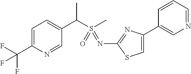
C1=C(C(F)(F)F)N=CC(C(S(C)(=O)=NC2=NC(C3=CN=CC=C3)=CS2)C)=C1
